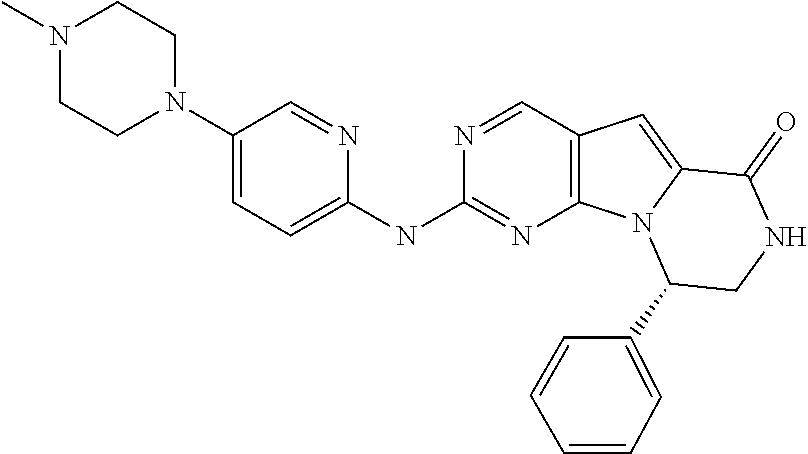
N1=CC2=C(N=C1NC1=CC=C(N3CCN(C)CC3)C=N1)N1C(=C2)C(=O)NCC1C1=CC=CC=C1
